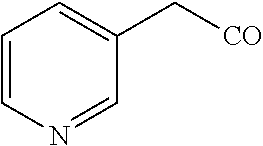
C1=CN=CC(C[CO])=C1
